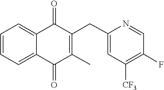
C1=CC=C2C(=O)C(CC3=CC([CF3])=C(F)C=N3)=C(C)C(=O)C2=C1
